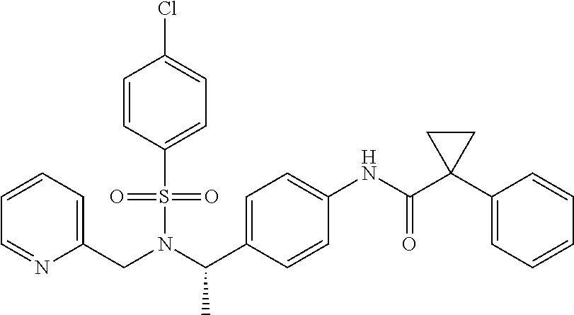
C(N(S(=O)(=O)C1=CC=C(Cl)C=C1)C(C1=CC=C(NC(=O)C2(C3=CC=CC=C3)CC2)C=C1)C)C1=CC=CC=N1
